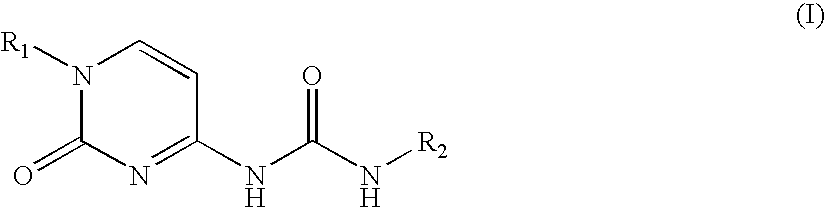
N1([R1])C(=O)N=C(NC(N[R2])=O)C=C1
